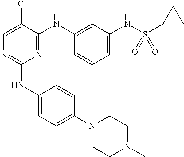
N1=C(NC2=CC(NS(C3CC3)(=O)=O)=CC=C2)C(Cl)=CN=C1NC1=CC=C(N2CCN(C)CC2)C=C1
